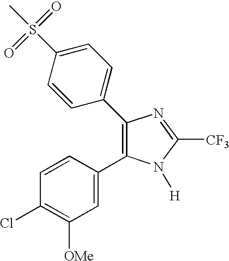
C1(C2=CC=C(S(=O)(=O)C)C=C2)=C(C2=CC([OMe])=C(Cl)C=C2)N([H])C([CF3])=N1
